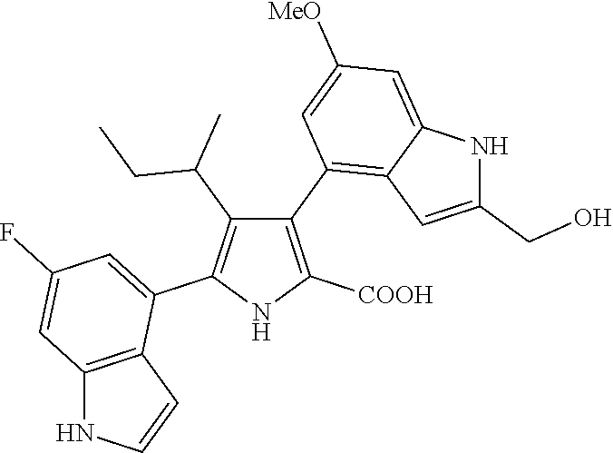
C1(C2=C3C(=CC([MeO])=C2)NC(CO)=C3)=C([COOH])NC(C2=CC(F)=CC3=C2C=CN3)=C1C(C)CC
